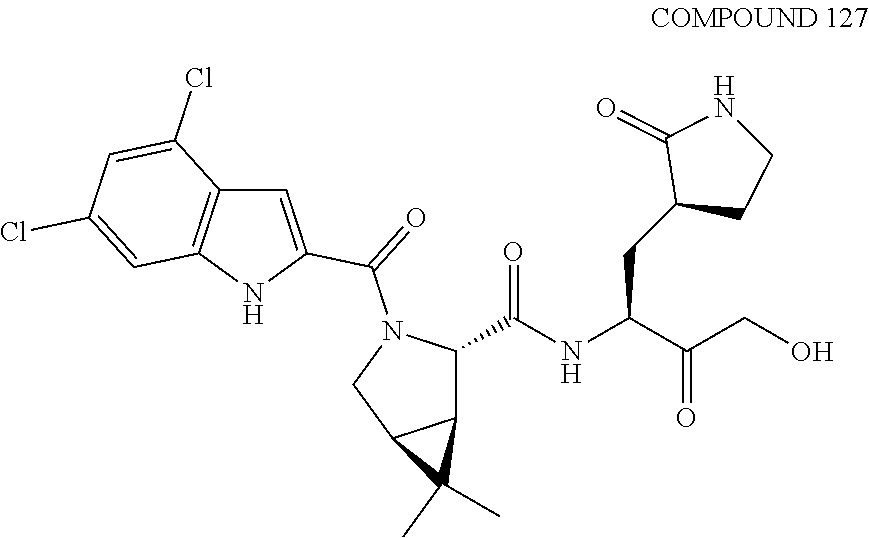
C12C(C(NC(C(CO)=O)CC3CCNC3=O)=O)N(C(=O)C3=CC4=C(N3)C=C(Cl)C=C4Cl)CC1C2(C)C
